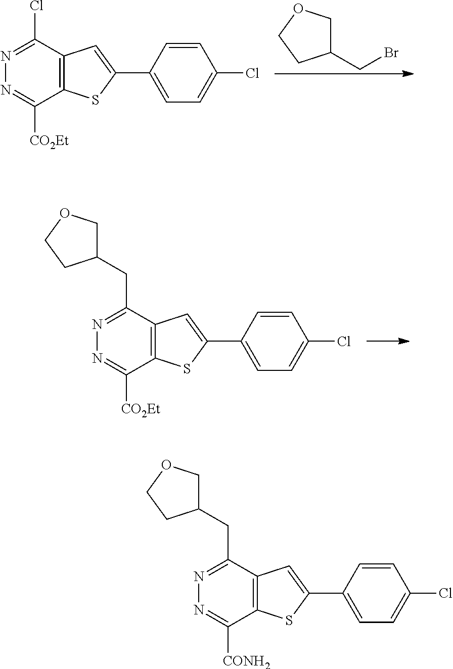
N1=C(Cl)C2=C(C([CO2Et])=N1)SC(C1=CC=C(Cl)C=C1)=C2.C1(CBr)COCC1.N1=C(CC2COCC2)C2=C(C([CO2Et])=N1)SC(C1=CC=C(Cl)C=C1)=C2.N1=C(CC2COCC2)C2=C(C([CONH2])=N1)SC(C1=CC=C(Cl)C=C1)=C2
